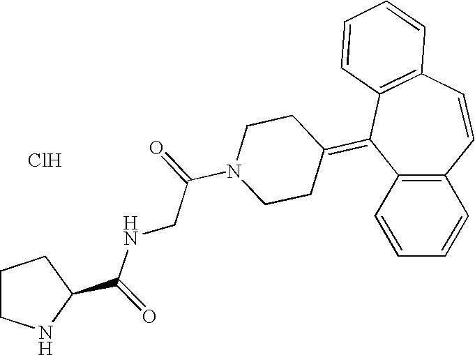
C12=C(C=CC=C1)C(=C1CCN(C(=O)CNC(=O)C3NCCC3)CC1)C1=C(C=C2)C=CC=C1.Cl
